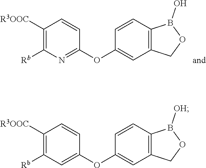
C1([R3OOC])=C([Rb])C=C(OC2=CC3=C(C=C2)B([OH])OC3)C=C1.C1([R3OOC])=C([Rb])N=C(OC2=CC3=C(C=C2)B(O)OC3)C=C1
